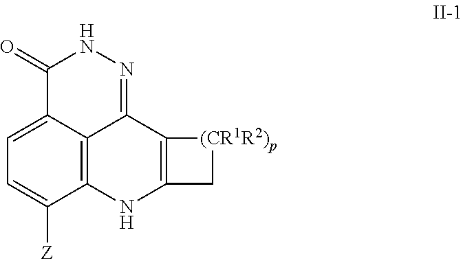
C1(=O)C2=CC=C([Z])C3=C2C(=NN1)C1=C(N3)C[(CR1R2)p]1
